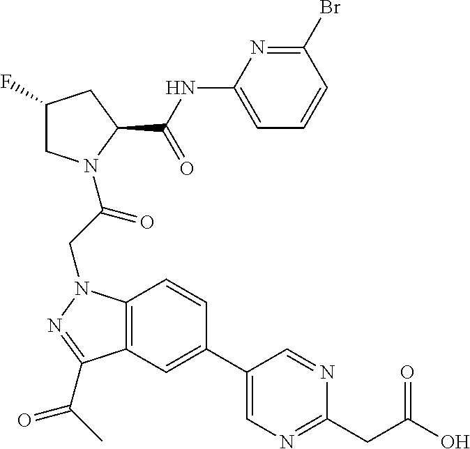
C1(NC(C2CC(F)CN2C(CN2C3=C(C(C(C)=O)=N2)C=C(C2=CN=C(CC(O)=O)N=C2)C=C3)=O)=O)=CC=CC(Br)=N1
